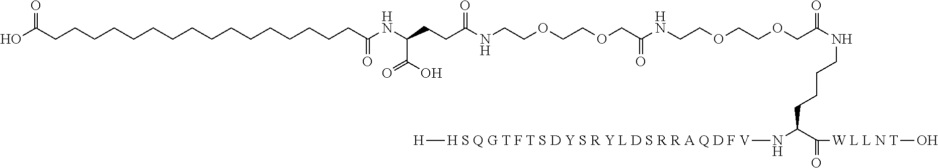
OC(CCCCCCCCCCCCCCCCC(NC(CCC(NCCOCCOCC(=O)NCCOCCOCC(NCCCCC(N[H S Q G T F T S D Y S R Y L D S R R A Q D F V][H])C(=O)[W L L N T]O)=O)=O)C(O)=O)=O)=O
